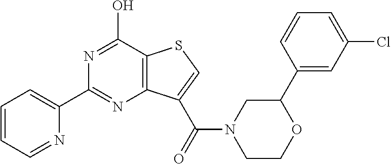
N1=C(O)C2=C(N=C1C1=CC=CC=N1)C(C(=O)N1CCOC(C3=CC(Cl)=CC=C3)C1)=CS2
